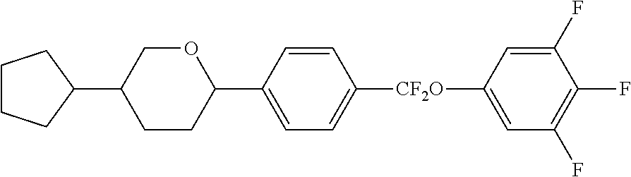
C1(C2CCCC2)COC(C2=CC=C([CF2O]C3=CC(F)=C(F)C(F)=C3)C=C2)CC1
